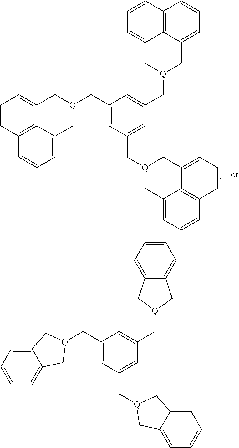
C12=CC=CC3=C1C(=CC=C3)C[Q](CC1=CC(C[Q]3CC4=CC=CC5=C4C(=CC=C5)C3)=CC(C[Q]3CC4=CC=CC5=C4C(=CC=C5)C3)=C1)C2.C12=CC=CC=C1C[Q](CC1=CC(C[Q]3CC4=CC=CC=C4C3)=CC(C[Q]3CC4=CC=CC=C4C3)=C1)C2
